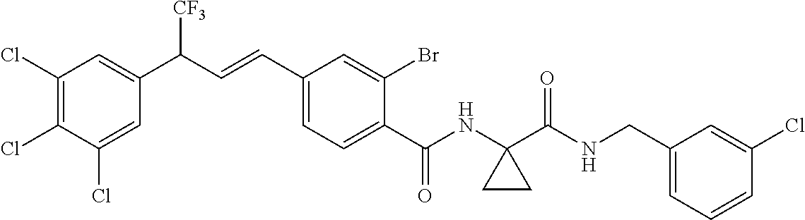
C1(Cl)=C(Cl)C(Cl)=CC(C(C=CC2=CC=C(C(NC3(C(NCC4=CC=CC(Cl)=C4)=O)CC3)=O)C(Br)=C2)[CF3])=C1
